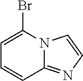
C1=C(Br)N2C(=NC=C2)C=C1
